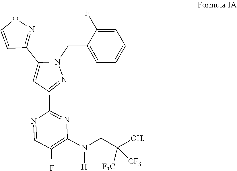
N1=CC(F)=C(N(CC([OH])([F3C])[CF3])[H])N=C1C1=NN(CC2=CC=CC=C2F)C(C2=NOC=C2)=C1
